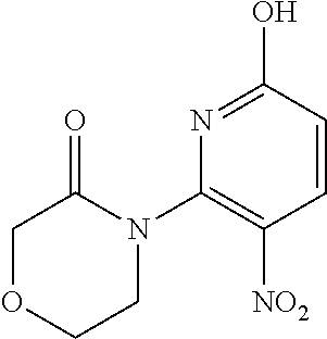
C1=CC(O)=NC(N2C(=O)COCC2)=C1[NO2]
